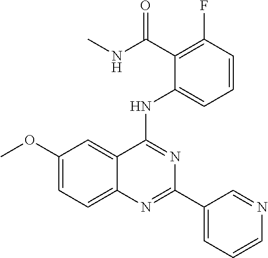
C1(OC)=CC=C2C(=C1)C(NC1=CC=CC(F)=C1C(NC)=O)=NC(C1=CC=CN=C1)=N2
